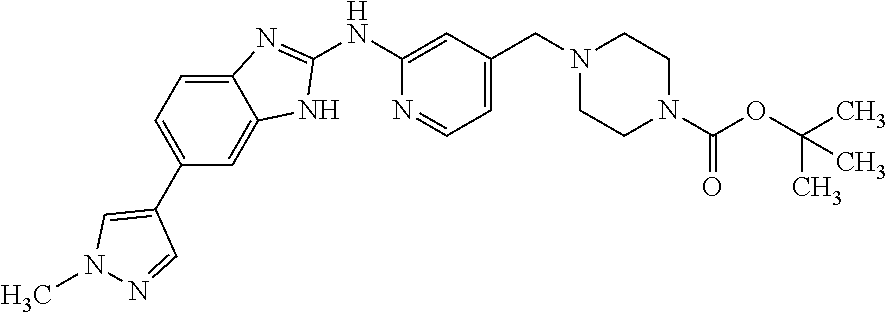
C1(NC2=CC(CN3CCN(C(OC(C)(C)C)=O)CC3)=CC=N2)=NC2=CC=C(C3=CN(C)N=C3)C=C2N1
